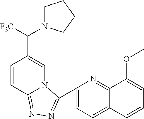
C1=C(C2=NN=C3C=CC(C([F3C])N4CCCC4)=CN32)N=C2C(=C1)C=CC=C2OC
